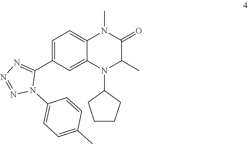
C1=C(C2=NN=NN2C2=CC=C(C)C=C2)C=C2C(=C1)N(C)C(=O)C(C)N2C1CCCC1
